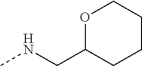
CNCC1CCCCO1
